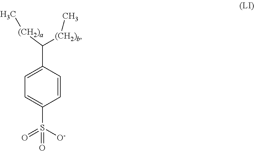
C1=C(C([(CH2)a]C)[(CH2)b]C)C=CC(S(=O)([O-])=O)=C1
